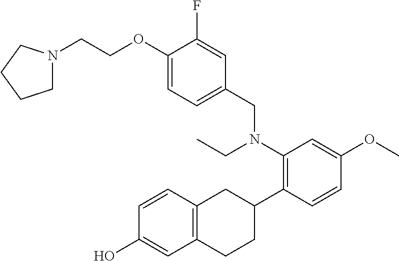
C1(OCCN2CCCC2)=CC=C(CN(CC)C2=C(C3CC4=C(CC3)C=C(O)C=C4)C=CC(OC)=C2)C=C1F
